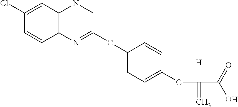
C1(Cl)=CC(NC)C(N=CCC(=CC=CCC(=C)([H])C(=O)O)C=C)C=C1
